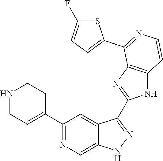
C1(C2=NC=C3C(=C2)C(C2=NC4=C(N2)C=CN=C4C2=CC=C(F)S2)=NN3)=CCNCC1
